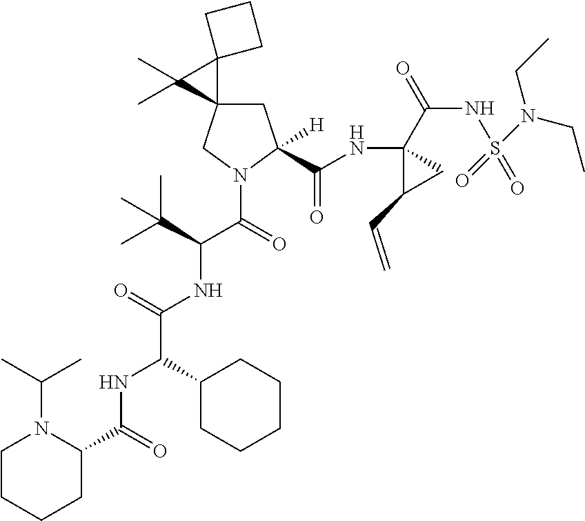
C1C2(CN(C(C(NC(C(NC(C3CCCCN3C(C)C)=O)C3CCCCC3)=O)C(C)(C)C)=O)C1(C(NC1(C(=O)NS(N(CC)CC)(=O)=O)C(C=C)C1)=O)[H])C1(C2(C)C)CCC1
